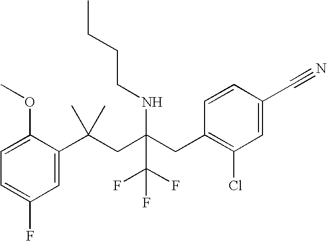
C1=C(C(CC(CC2=C(Cl)C=C(C#N)C=C2)(NCCCC)C(F)(F)F)(C)C)C(OC)=CC=C1F
